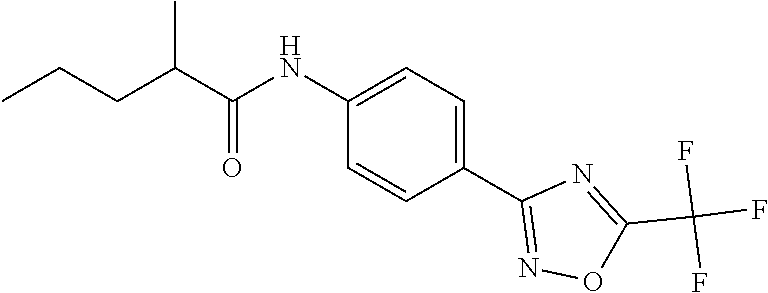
C1(NC(C(CCC)C)=O)=CC=C(C2=NOC(C(F)(F)F)=N2)C=C1
